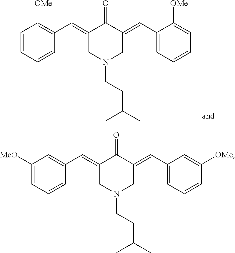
C1=CC(C=C2CN(CCC(C)C)CC(=CC3=CC=CC([OMe])=C3)C2=O)=CC([MeO])=C1.C1=CC(C=C2CN(CCC(C)C)CC(=CC3=CC=CC=C3[OMe])C2=O)=C([OMe])C=C1
